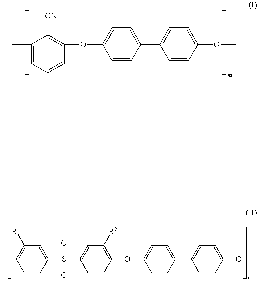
C1(C)=CC=CC(OC2=CC=C(C3=CC=C(OC)C=C3)C=C2)=C1[CN].CC1=C([R1])C=C(S(C2=CC([R2])=C(OC3=CC=C(C4=CC=C(OC)C=C4)C=C3)C=C2)(=O)=O)C=C1
